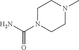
C1N(C(N)=O)CCN(C)C1
